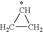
C1[*CH]C1
